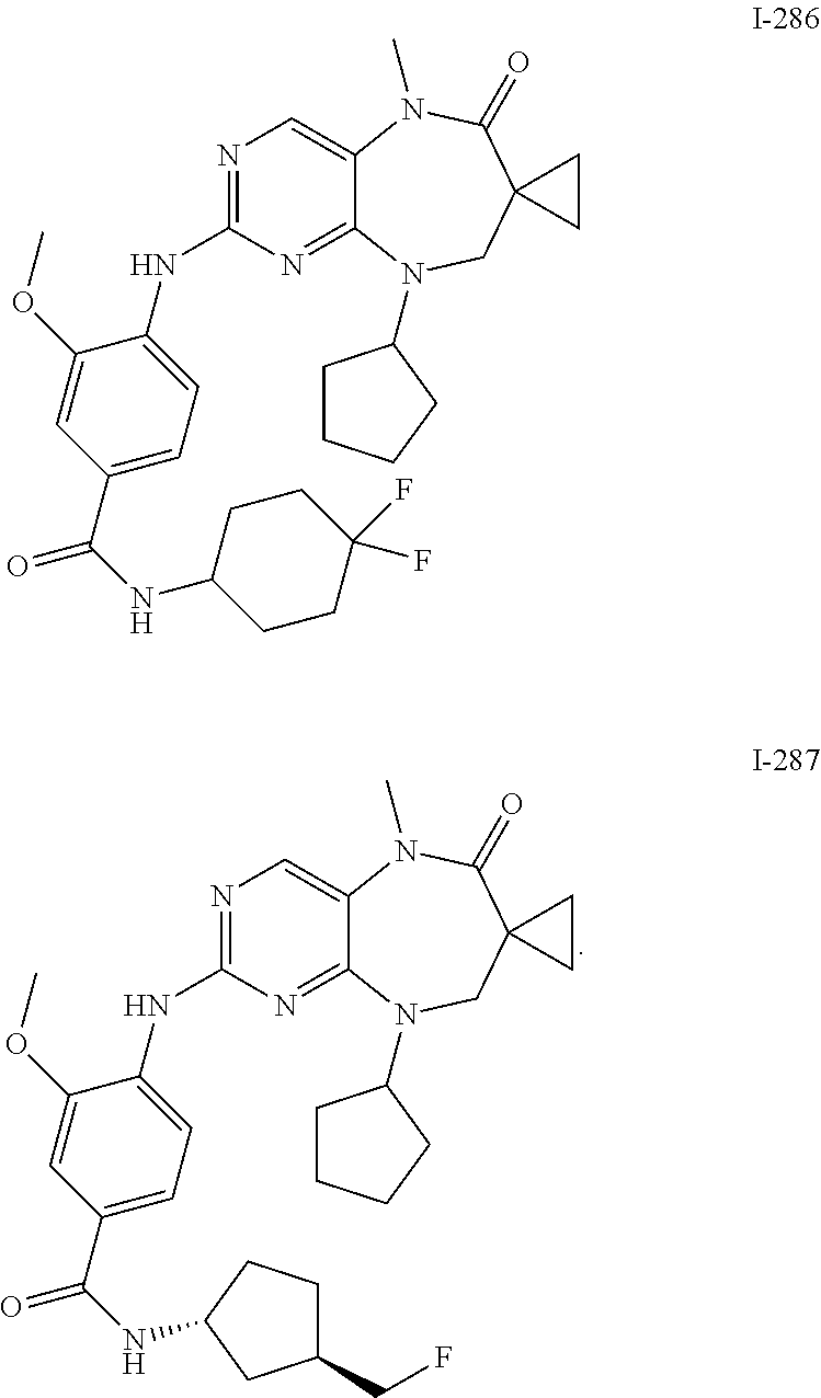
C12=CN=C(NC3=CC=C(C(NC4CCC(CF)C4)=O)C=C3OC)N=C1N(C1CCCC1)CC1(C(=O)N2C)CC1.C12=CN=C(NC3=CC=C(C(NC4CCC(F)(F)CC4)=O)C=C3OC)N=C1N(C1CCCC1)CC1(C(=O)N2C)CC1
